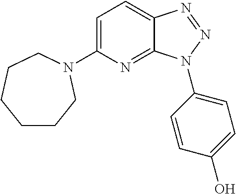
C1=C(N2CCCCCC2)N=C2C(=C1)N=NN2C1=CC=C(O)C=C1
